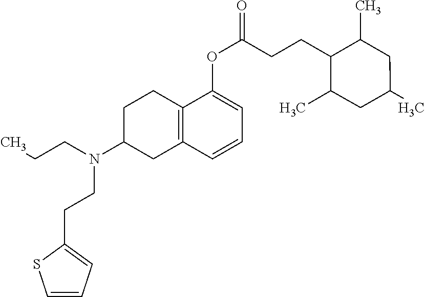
C1C2=C(CC(N(CCC)CCC3=CC=CS3)C1)C=CC=C2OC(CCC1C(C)CC(C)CC1C)=O
